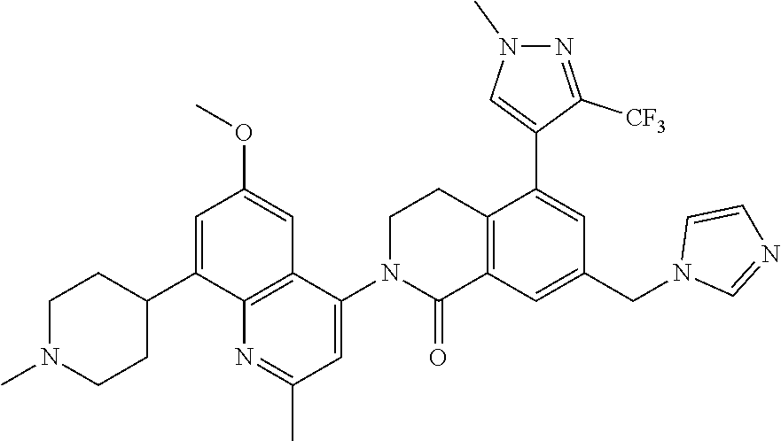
C1=C(C2CCN(C)CC2)C2=C(C=C1OC)C(N1C(=O)C3=C(CC1)C(C1=CN(C)N=C1[CF3])=CC(CN1C=NC=C1)=C3)=CC(C)=N2
